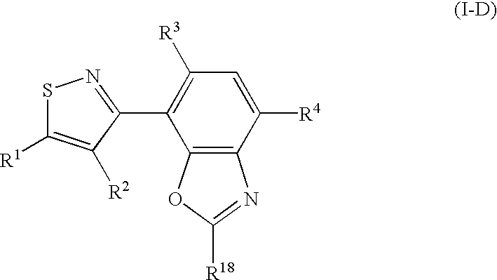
S1C([R1])=C([R2])C(C2=C([R3])C=C([R4])C3=C2OC([R18])=N3)=N1
